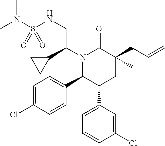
C1=C(C2CC(CC=C)(C)C(=O)N(C(C3CC3)CNS(N(C)C)(=O)=O)C2C2=CC=C(Cl)C=C2)C=C(Cl)C=C1
